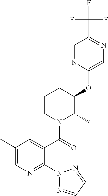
C1(OC2C(C)N(C(=O)C3=CC(C)=CN=C3N3N=CC=N3)CCC2)=CN=C(C(F)(F)F)C=N1
